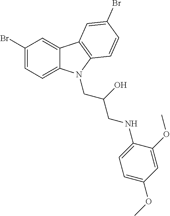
C1(Br)=CC=C2C(=C1)C1=C(C=CC(Br)=C1)N2CC(O)CNC1=CC=C(OC)C=C1OC
